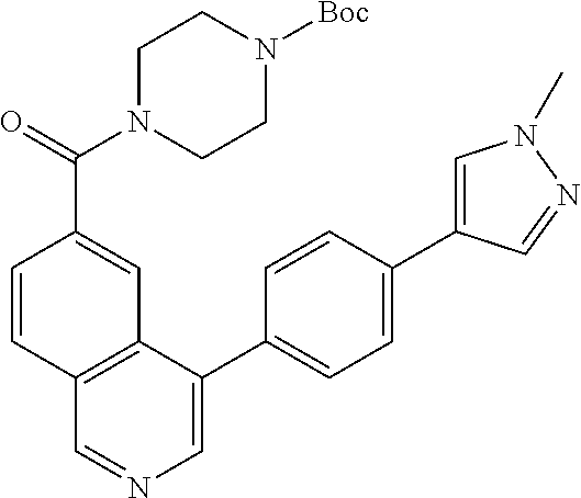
C1(C2=CC=C(C3=CN(C)N=C3)C=C2)=CN=CC2=C1C=C(C(=O)N1CCN([Boc])CC1)C=C2
